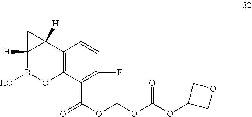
O(C(OCOC(C1=C(F)C=CC2=C1OB(O)C1([H])C2([H])C1)=O)=O)C1COC1
